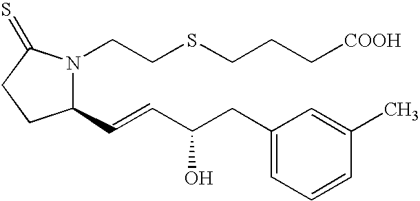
C1(C=CC(CC2=CC=CC(C)=C2)O)N(CCSCCC[COOH])C(=S)CC1
